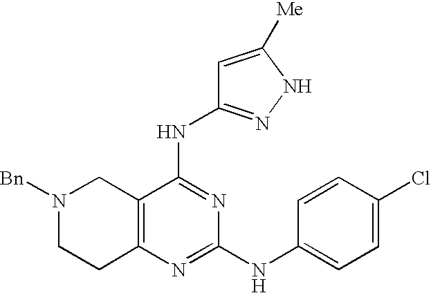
N1([Bn])CCC2=C(C1)C(NC1=NNC([Me])=C1)=NC(NC1=CC=C(Cl)C=C1)=N2
